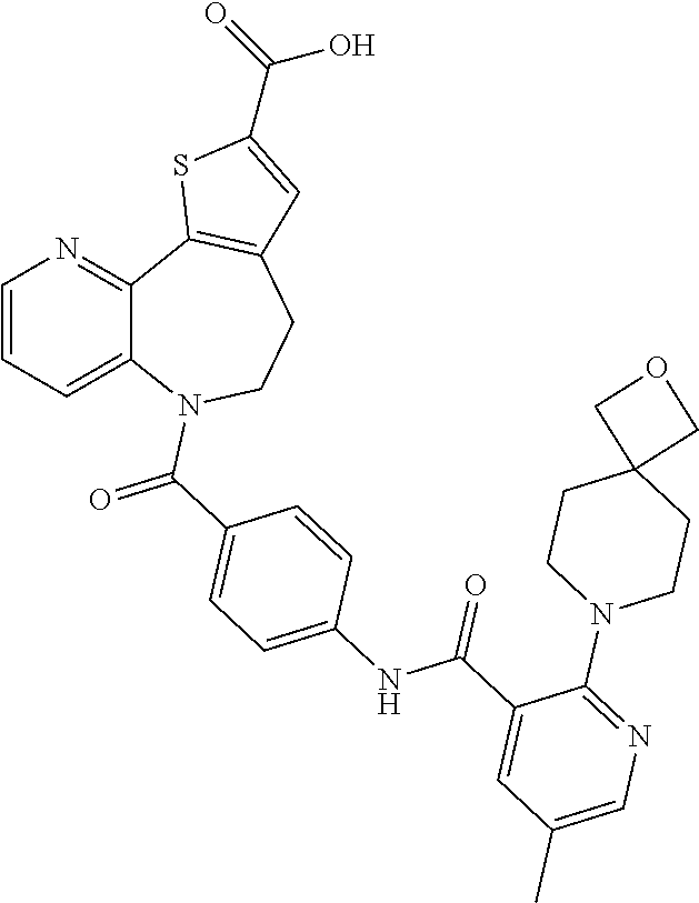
C1=CC=C2C(=N1)C1=C(CCN2C(C2=CC=C(NC(C3=CC(C)=CN=C3N3CCC4(CC3)COC4)=O)C=C2)=O)C=C(C(O)=O)S1
